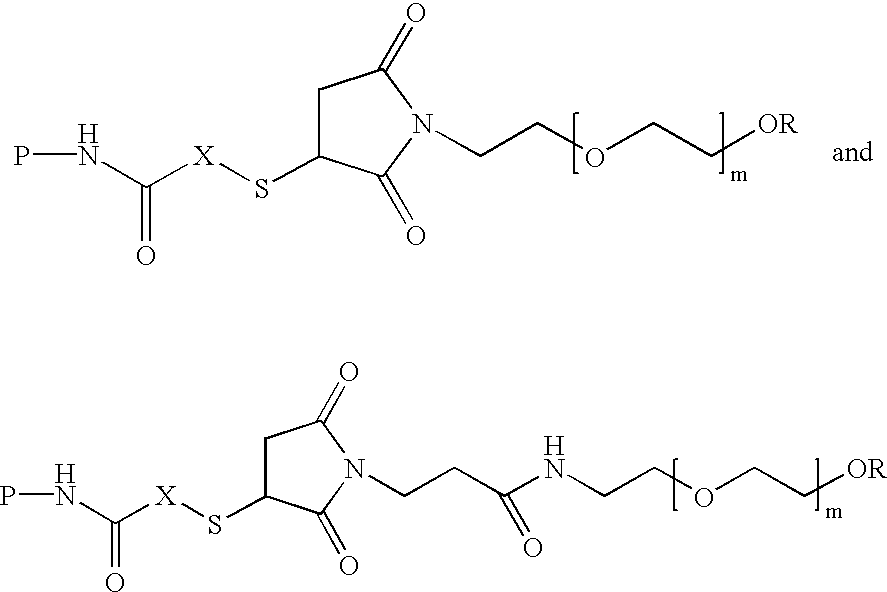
PNC([X]SC1CC(=O)N(CCOCC[OR])C1=O)=O.PNC([X]SC1CC(=O)N(CCC(NCCOCC[OR])=O)C1=O)=O
